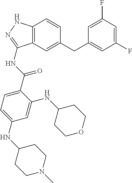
C1(F)=CC(F)=CC(CC2=CC3=C(C=C2)NN=C3NC(=O)C2=CC=C(NC3CCN(C)CC3)C=C2NC2CCOCC2)=C1
